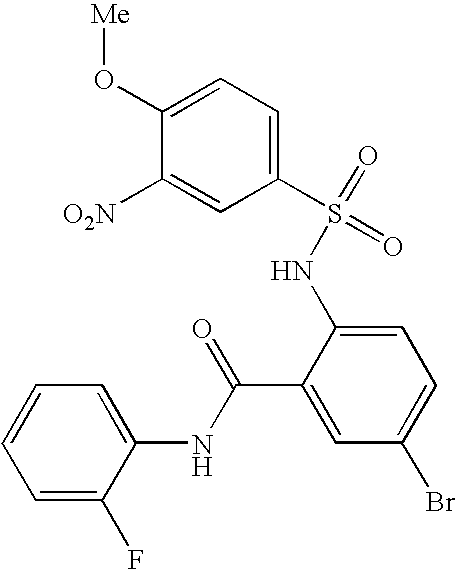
C1([O2N])=CC(S(=O)(NC2=CC=C(Br)C=C2C(NC2=CC=CC=C2F)=O)=O)=CC=C1O[Me]
